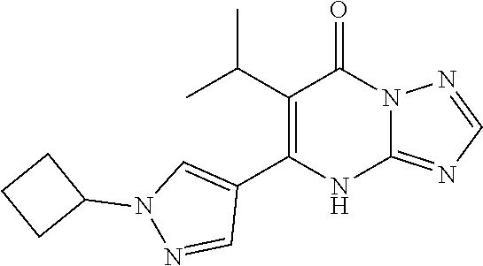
C1(C(C)C)=C(C2=CN(C3CCC3)N=C2)NC2=NC=NN2C1=O
